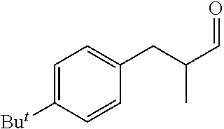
C1=C([But])C=CC(CC(C=O)C)=C1
